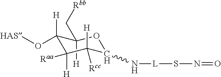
C1([H])(O[HAS])C([H])(C[Rbb])OC(N[L]SN=O)C([H])([Rcc])C1([Raa])[H]
